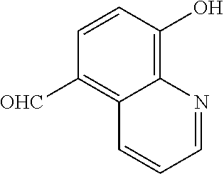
C12=C(O)C=CC([OHC])=C1C=CC=N2
